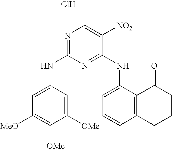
Cl.N1=C(NC2=CC([MeO])=C([OMe])C([OMe])=C2)N=C(NC2=CC=CC3=C2C(=O)CCC3)C([NO2])=C1
